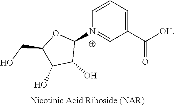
C(C1=CC=C[N+](C2OC(CO)C(O)C2O)=C1)(=O)[OH]
